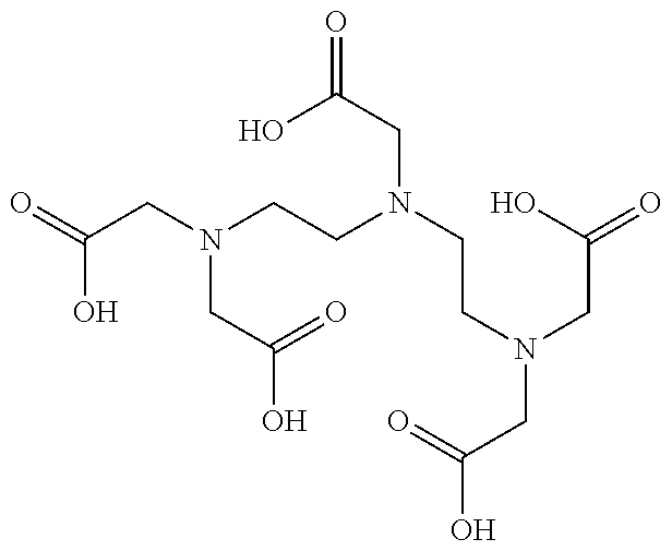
O=C(O)CN(CC(=O)O)CCN(CC(O)=O)CCN(CC(O)=O)CC(=O)O
